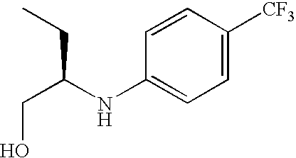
C(CC)(CO)NC1=CC=C([CF3])C=C1
